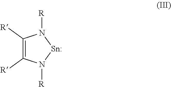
C1([R])=C([R])N([R])[Sn]N1[R]
